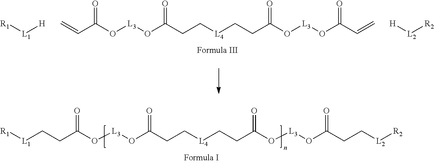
[L1]([H])[R1].C(C(O[L3]OC(CC[L4]CCC(O[L3]OC(C=C)=O)=O)=O)=O)=C.[L2]([R2])[H].C(C(O[L3]OC(CC[L4]CCC(O[L3]OC(CC[L2][R2])=O)=O)=O)=O)C[L1][R1]
